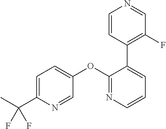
C1=C(C(F)(F)C)N=CC(OC2=NC=CC=C2C2=C(F)C=NC=C2)=C1
